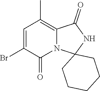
C12(CCCCC1)NC(=O)C1=C(C)C=C(Br)C(=O)N21
